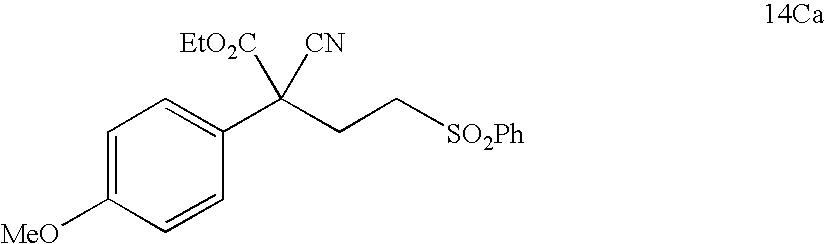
C1=C([MeO])C=CC(C(CC[SO2Ph])([CN])[EtO2C])=C1
